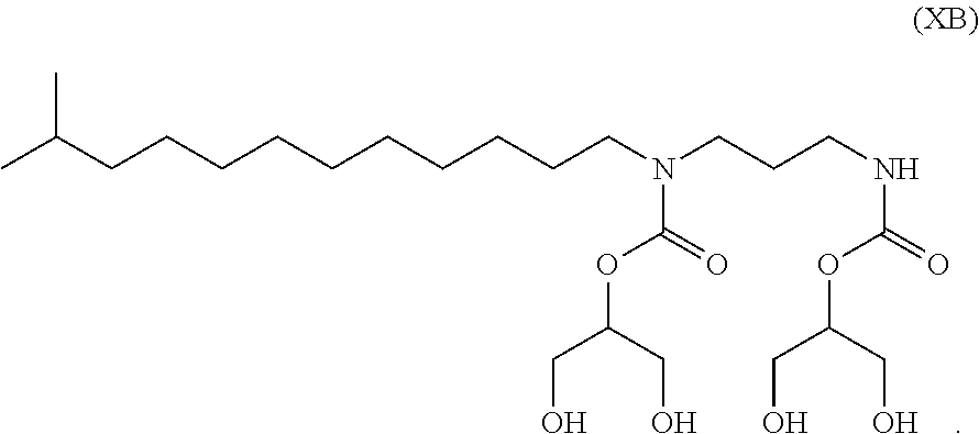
CC(C)CCCCCCCCCCN(CCCNC(=O)OC(CO)CO)C(=O)OC(CO)CO
